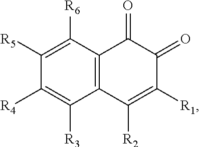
C1([R5])=C([R6])C2=C(C([R3])=C1[R4])C([R2])=C([R1])C(=O)C2=O
